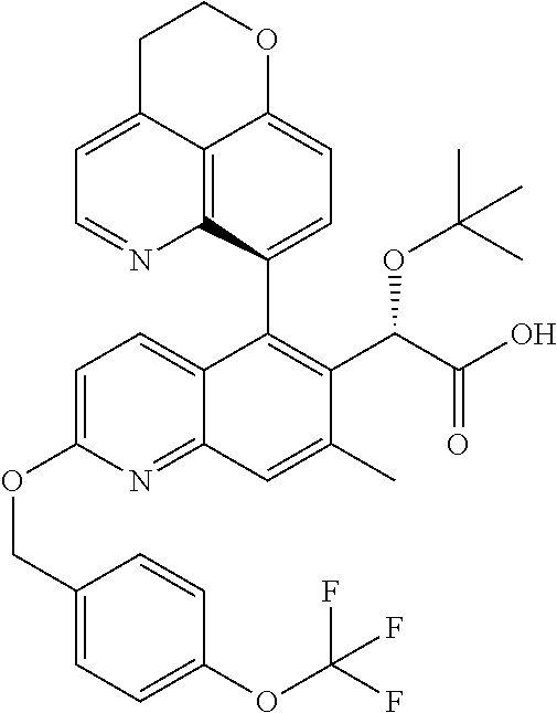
C12=C3C(C4=C(C(C(O)=O)OC(C)(C)C)C(C)=CC5=NC(OCC6=CC=C(OC(F)(F)F)C=C6)=CC=C45)=CC=C1OCCC2=CC=N3
